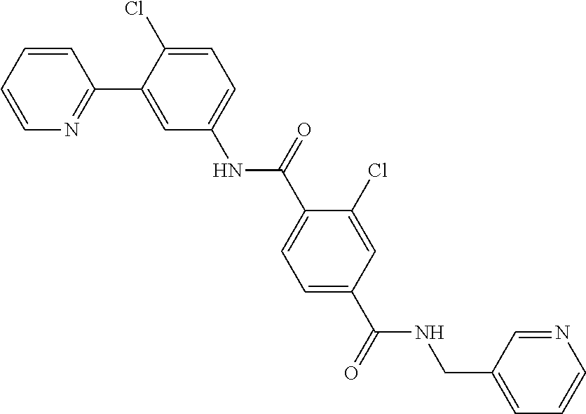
C1=CC=CN=C1C1=CC(NC(C2=CC=C(C(=O)NCC3=CC=CN=C3)C=C2Cl)=O)=CC=C1Cl
